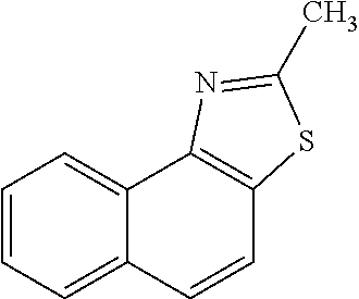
C1=CC=C2C(=C1)C1=C(C=C2)SC(C)=N1
